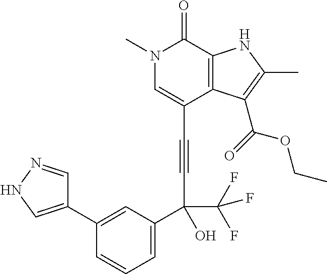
C(C1=CN(C)C(=O)C2=C1C(C(=O)OCC)=C(C)N2)#CC(C1=CC=CC(C2=CNN=C2)=C1)(C(F)(F)F)O
